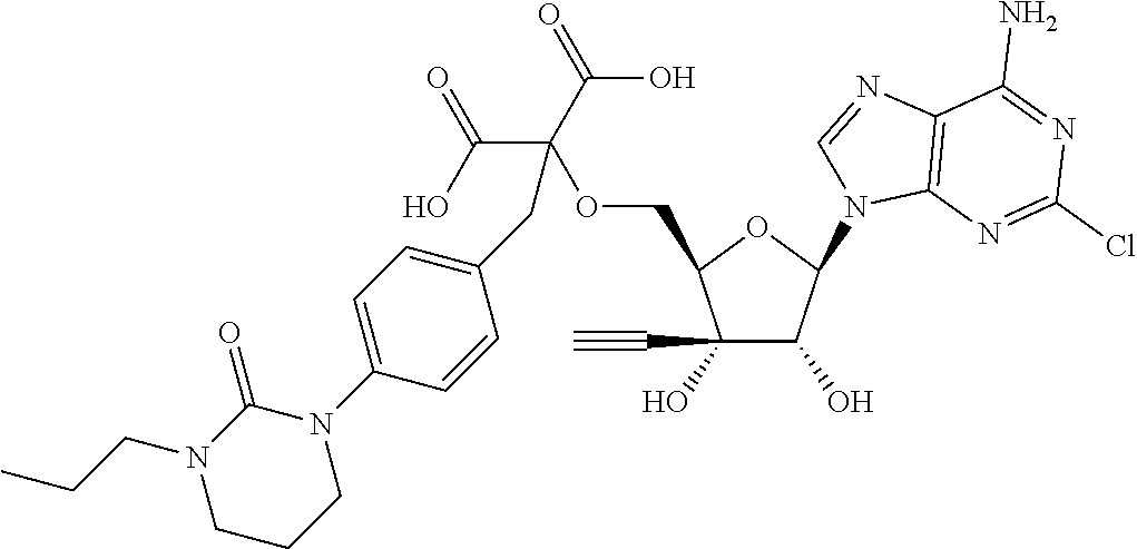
C1(O)(C#C)C(O)C(N2C3=C(N=C2)C(N)=NC(Cl)=N3)OC1COC(C(=O)O)(C(=O)O)CC1=CC=C(N2C(=O)N(CCC)CCC2)C=C1
